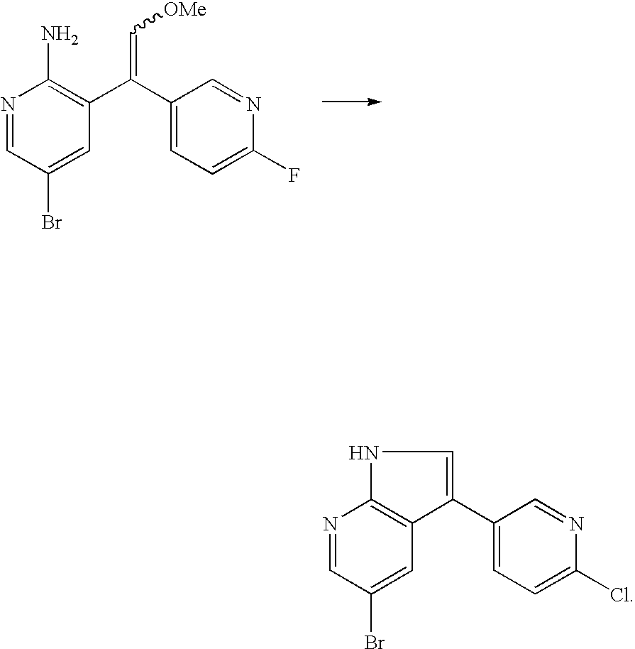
N1=CC(Br)=CC(C(C2=CC=C(F)N=C2)=C[OMe])=C1N.N1=CC(Br)=CC2=C1NC=C2C1=CC=C(Cl)N=C1
